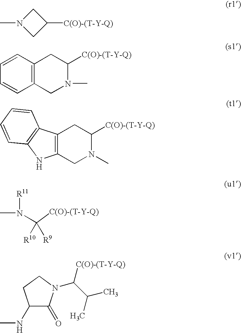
N1(C)C([C(O)-(T-Y-Q)])CC2=C(C1)C=CC=C2.N1(C)C([C(O)-(T-Y-Q)])CC2=C(C1)NC1=C2C=CC=C1.N(C([R9])([C(O)-(T-Y-Q)])[R10])(C)[R11].C1(NC)C(=O)N(C(C(C)C)[C(O)-(T-Y-Q)])CC1.CN1CC([C(O)-(T-Y-Q)])C1
